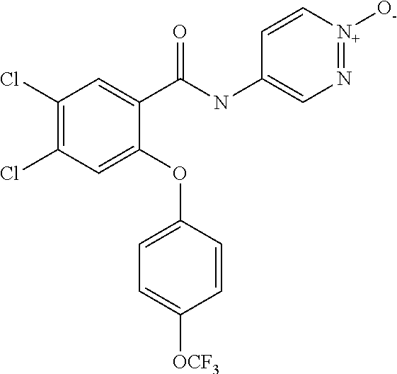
C1(C(NC2=CN=[N+]([O-])C=C2)=O)=CC(Cl)=C(Cl)C=C1OC1=CC=C([OCF3])C=C1
